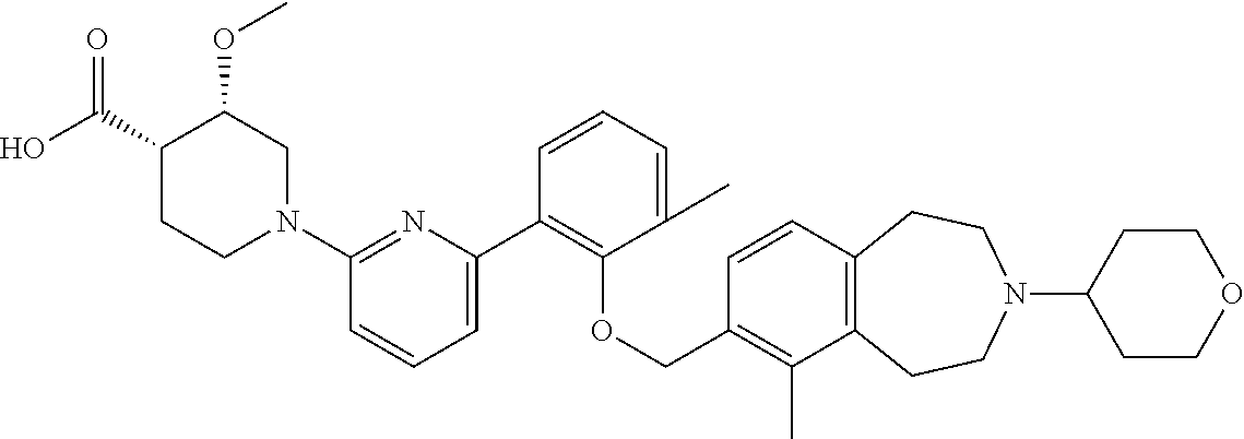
C1(C2=CC=CC(N3CC(OC)C(C(O)=O)CC3)=N2)=C(OCC2=C(C)C3=C(C=C2)CCN(C2CCOCC2)CC3)C(C)=CC=C1
